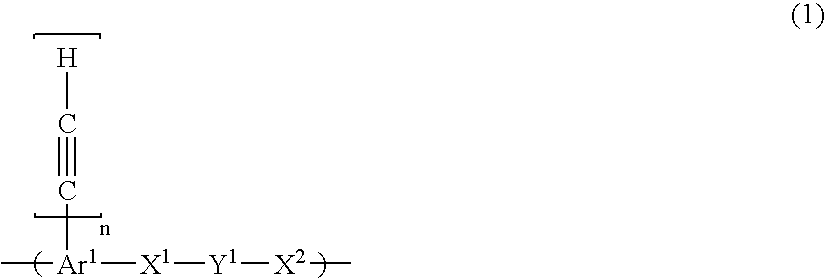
[H]C#C[Ar1](C)[X1][Y1][X2]C
